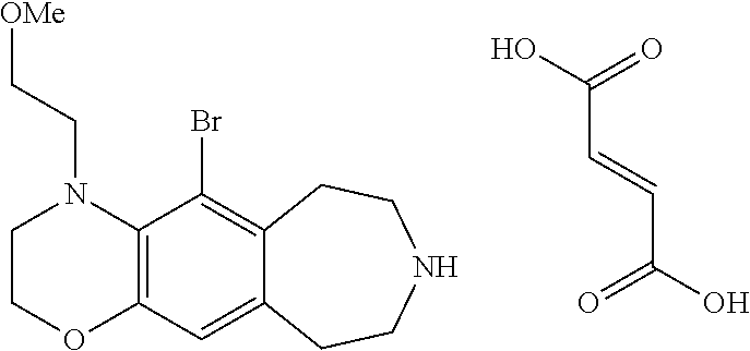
C(C=CC(=O)O)(O)=O.C12=C(C=C3C(=C1Br)CCNCC3)OCCN2CC[OMe]
